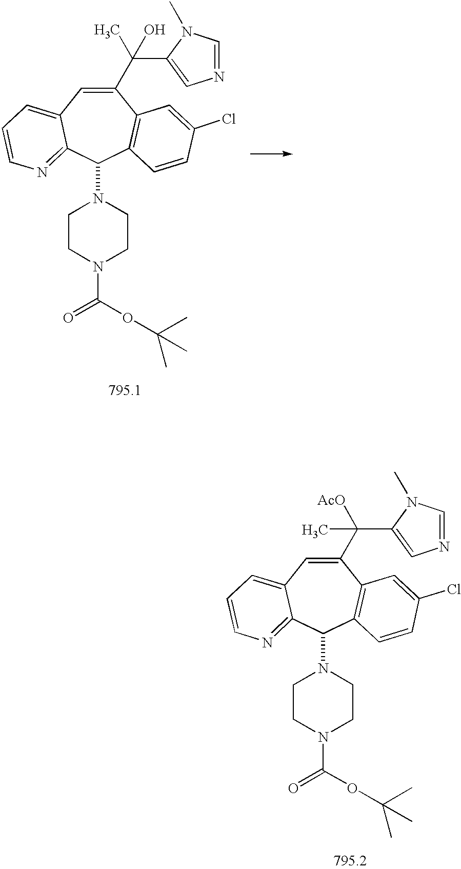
C1(C(C2=CN=CN2C)(C)[AcO])=CC2=CC=CN=C2C(N2CCN(C(OC(C)(C)C)=O)CC2)C2=C1C=C(Cl)C=C2.C1(C(C2=CN=CN2C)(C)O)=CC2=CC=CN=C2C(N2CCN(C(OC(C)(C)C)=O)CC2)C2=C1C=C(Cl)C=C2
